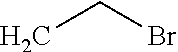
CCBr
